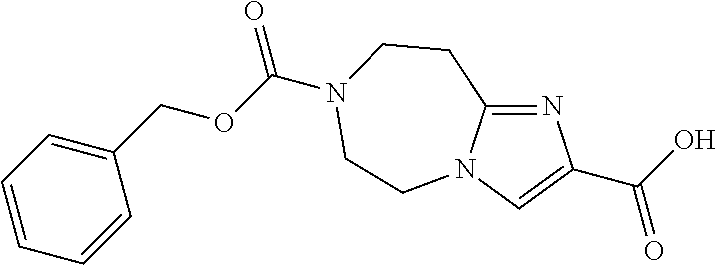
N1=C2N(C=C1C(O)=O)CCN(C(OCC1=CC=CC=C1)=O)CC2
